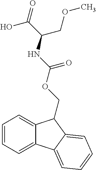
C1=CC=C2C(=C1)C(COC(NC(C(=O)O)COC)=O)C1=CC=CC=C21
